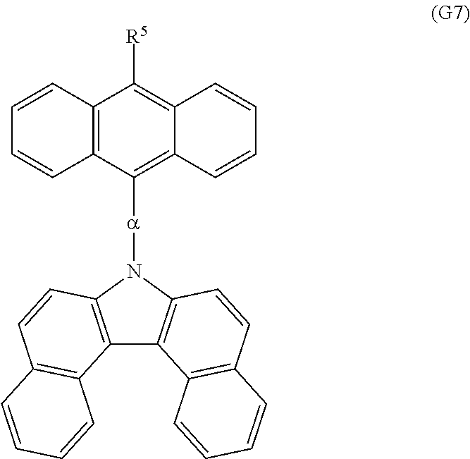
C12=C(C([a]N3C4=C(C5=C3C=CC3=C5C=CC=C3)C3=C(C=C4)C=CC=C3)=C3C(=C1[R5])C=CC=C3)C=CC=C2
